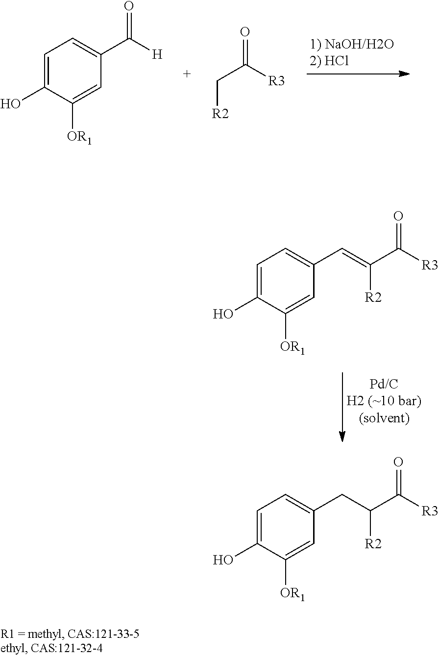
C1=C(O)C([OR1])=CC(C([H])=O)=C1.[R2]CC([R3])=O.C1=C(O)C([OR1])=CC(C=C(C([R3])=O)[R2])=C1.C1=C(O)C([OR1])=CC(CC(C([R3])=O)[R2])=C1
